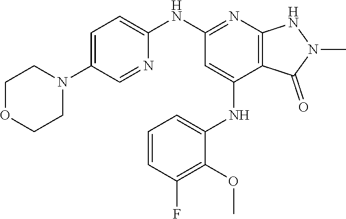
N(C1=NC2=C(C(NC3=CC=CC(F)=C3OC)=C1)C(=O)N(C)N2)C1=CC=C(N2CCOCC2)C=N1
